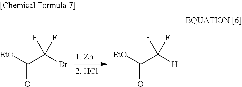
O=C([EtO])C(Br)(F)F.O=C([EtO])C([H])(F)F
